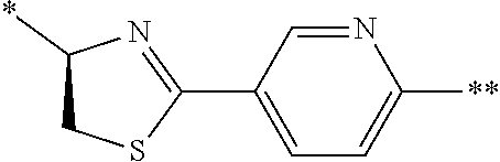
C1(C2=NC(*)CS2)=CC=C([**])N=C1
